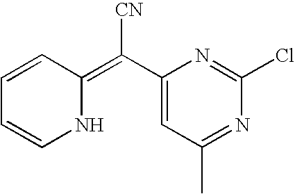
[CN]C(=C1C=CC=CN1)C1=CC(C)=NC(Cl)=N1
